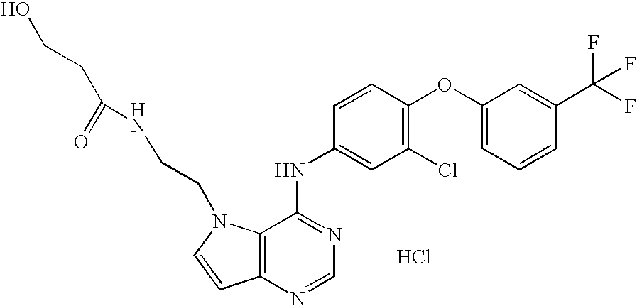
C1(OC2=C(Cl)C=C(NC3=NC=NC4=C3N(CCNC(CCO)=O)C=C4)C=C2)=CC=CC(C(F)(F)F)=C1.Cl
